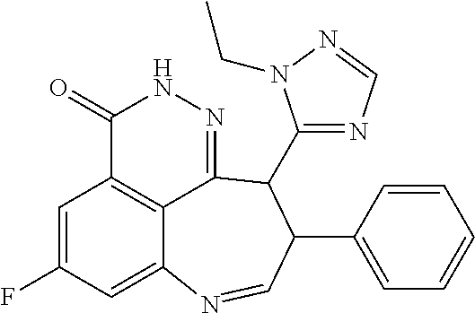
C1=C(F)C=C2C3=C1C(=O)NN=C3C(C1=NC=NN1CC)C(C1=CC=CC=C1)C=N2
